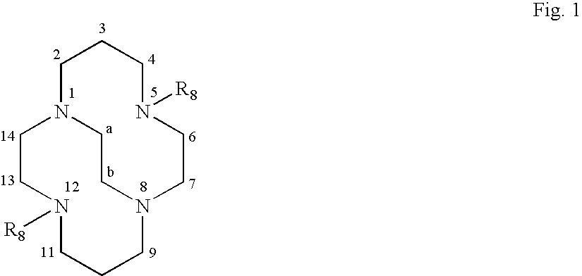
C1N2CCN(CCN([R8])CC1)CCCN([R8])CC2
